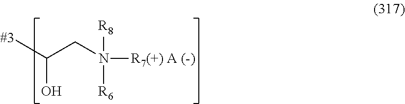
[R8]N([R6])([R7(+) A (-)])CC(O)[#3]
